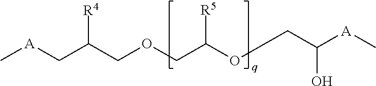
C[A]CC(COCC(OCC([A]C)O)[R5])[R4]
